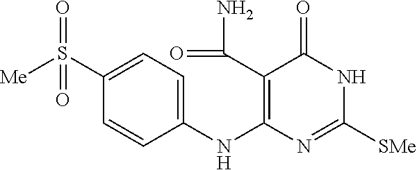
C1(S([Me])(=O)=O)=CC=C(NC2=C(C(=O)N)C(=O)NC([SMe])=N2)C=C1
